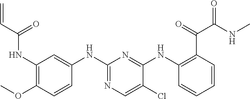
C1(NC(C=C)=O)=C(OC)C=CC(NC2=NC=C(Cl)C(NC3=C(C(=O)C(NC)=O)C=CC=C3)=N2)=C1
